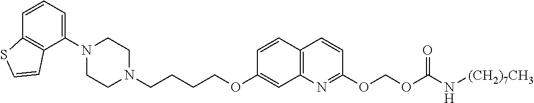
C1N(C2=CC=CC3=C2C=CS3)CCN(CCCCOC2=CC3=C(C=C2)C=CC(OCOC(=O)N[(CH2)7CH3])=N3)C1
